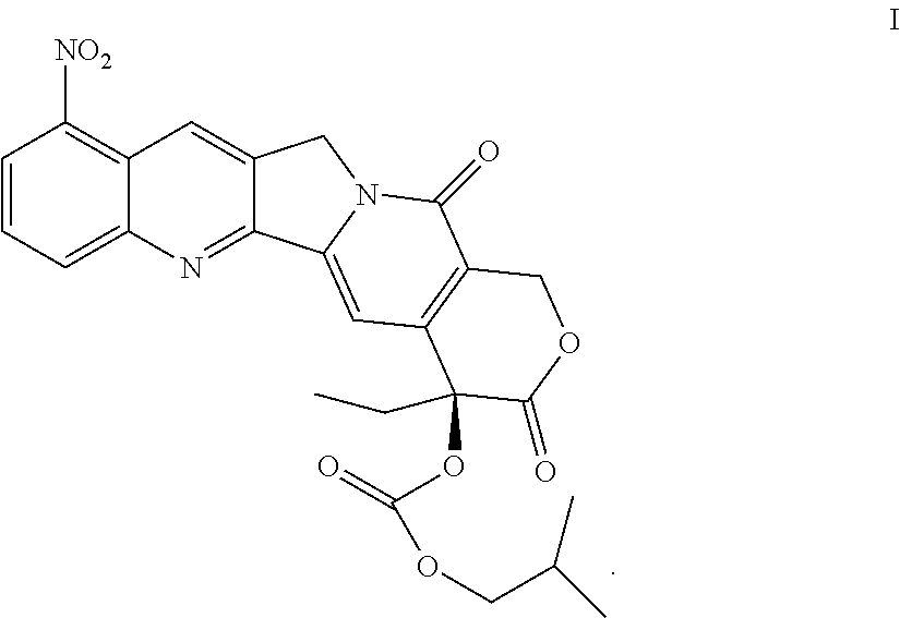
C1=CC=C2C(=C1[NO2])C=C1C(=N2)C2=CC3=C(C(=O)N2C1)COC(=O)C3(OC(=O)OCC(C)C)CC
